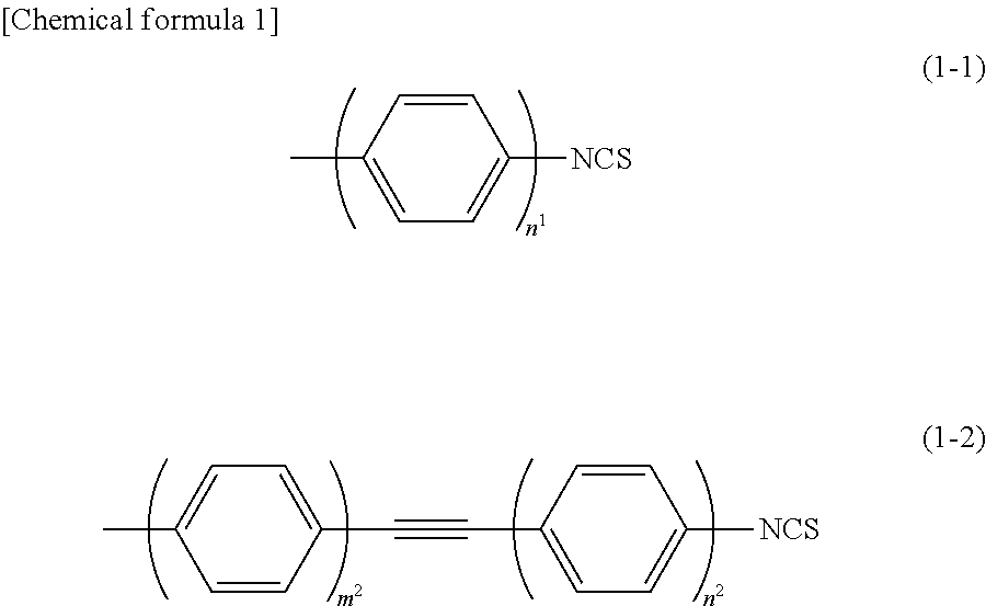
C1=C(C)C=CC([NCS])=C1.CC1=CC=C(C#CC2=CC=C([NCS])C=C2)C=C1
